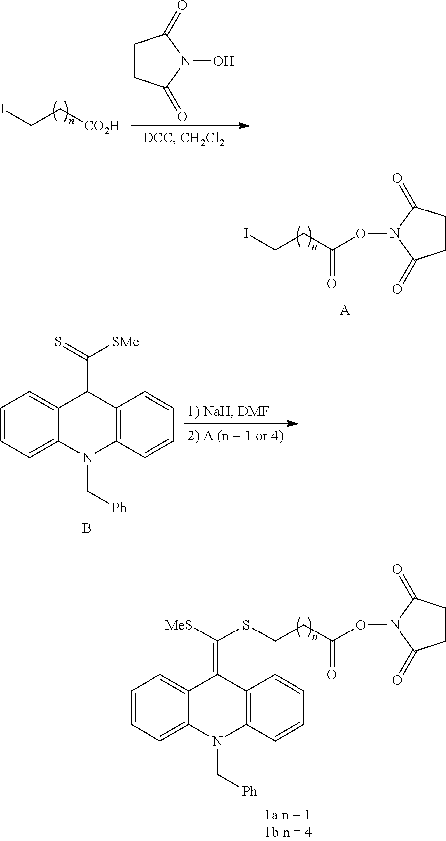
ICC[CO2H].C1CC(=O)N(O)C1=O.C1CC(=O)N(OC(CCI)=O)C1=O.[A].C1=CC=C2C(=C1)C(C(=S)[SMe])C1=C(N2C[Ph])C=CC=C1.B.C1=CC=C2C(=C1)C(=C([MeS])SCCC(ON1C(=O)CCC1=O)=O)C1=C(N2C[Ph])C=CC=C1
